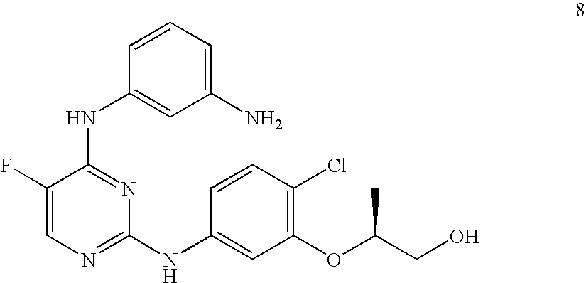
C1(N)=CC=CC(NC2=NC(NC3=CC(OC(CO)C)=C(Cl)C=C3)=NC=C2F)=C1
